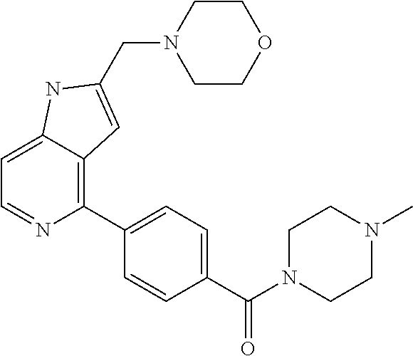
C1=C2C(=C(C3=CC=C(C(N4CCN(C)CC4)=O)C=C3)N=C1)C=C(CN1CCOCC1)N2
